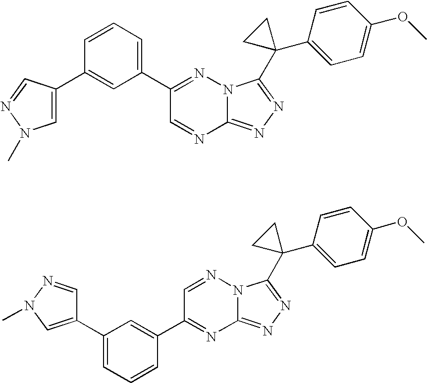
C12=NN=C(C3(C4=CC=C(OC)C=C4)CC3)N1N=C(C1=CC=CC(C3=CN(C)N=C3)=C1)C=N2.C12=NN=C(C3(C4=CC=C(OC)C=C4)CC3)N1N=CC(C1=CC(C3=CN(C)N=C3)=CC=C1)=N2
